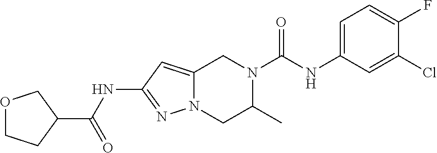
N(C1=NN2C(=C1)CN(C(NC1=CC=C(F)C(Cl)=C1)=O)C(C)C2)C(C1COCC1)=O
